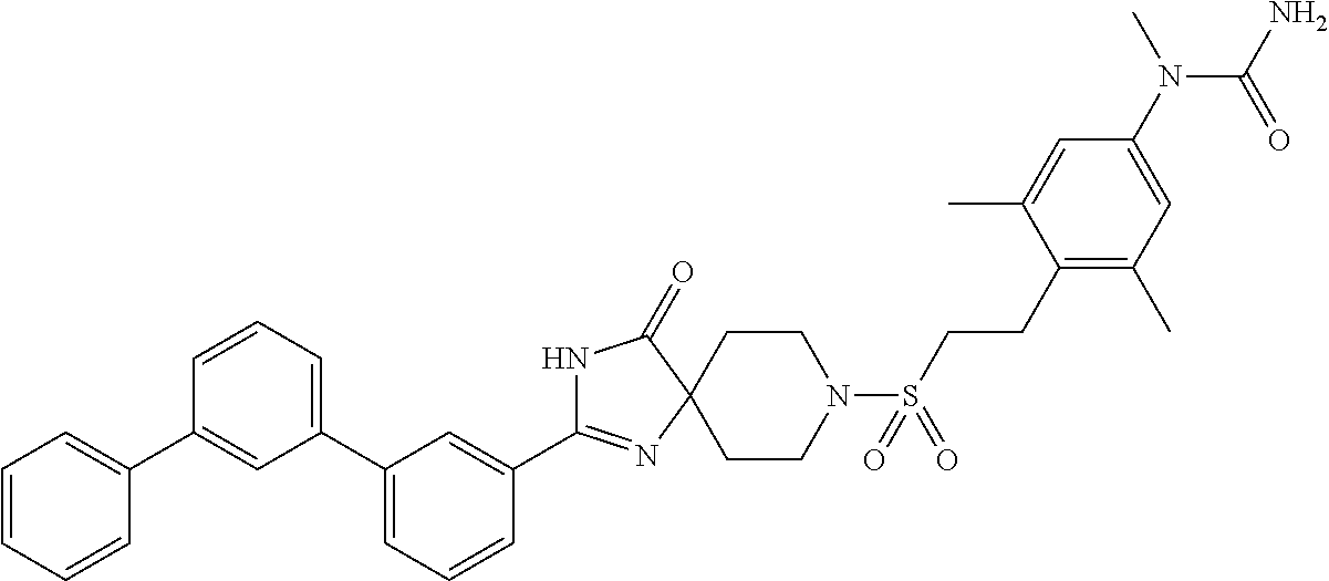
C1(C2=NC3(C(=O)N2)CCN(S(CCC2=C(C)C=C(N(C)C(N)=O)C=C2C)(=O)=O)CC3)=CC(C2=CC=CC(C3=CC=CC=C3)=C2)=CC=C1
